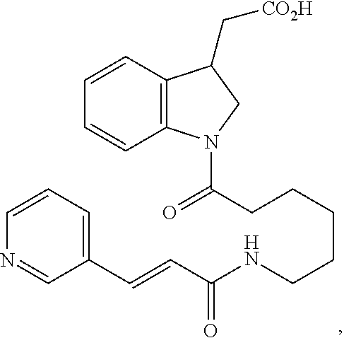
C12=C(C=CC=C1)C(C[CO2H])CN2C(CCCCCNC(C=CC1=CC=CN=C1)=O)=O
